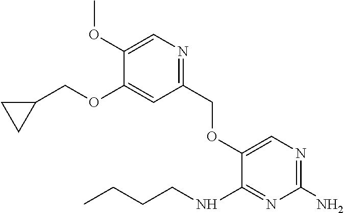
O(C1=CN=C(N)N=C1NCCCC)CC1=NC=C(OC)C(OCC2CC2)=C1
